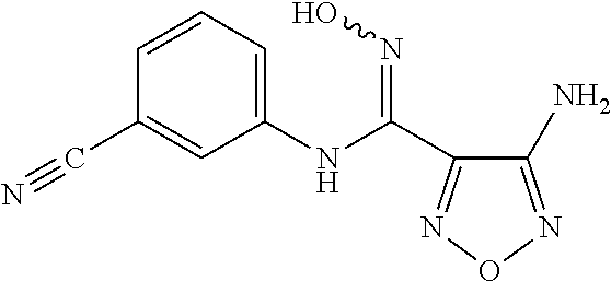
C1=CC=C(NC(C2=NON=C2N)=NO)C=C1C#N
